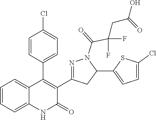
C1(C2=C(C3=NN(C(=O)C(F)(F)CC(O)=O)C(C4=CC=C(Cl)S4)C3)C(=O)NC3=CC=CC=C23)=CC=C(Cl)C=C1
